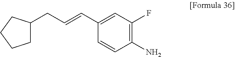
C1=CC(N)=C(F)C=C1C=CCC1CCCC1
